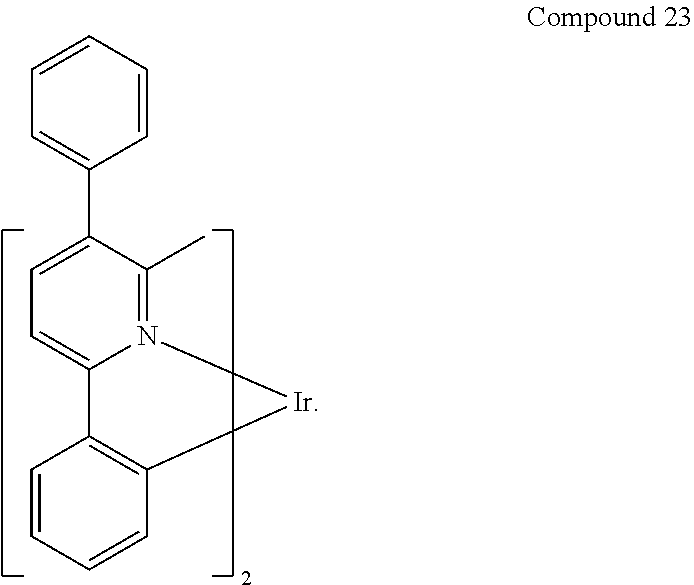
C1=C2N(=C(C)C(C3=CC=CC=C3)=C1)[Ir]C1=C2C=CC=C1
